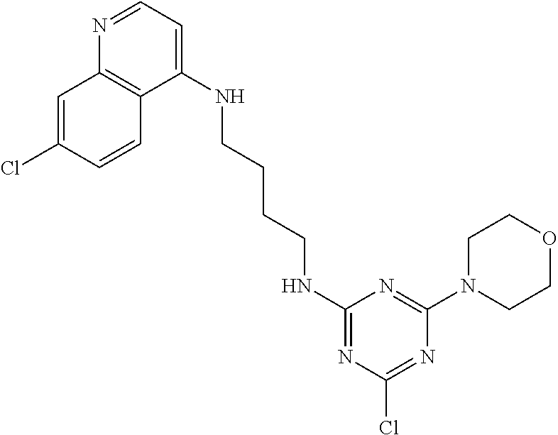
N(C1=CC=NC2=C1C=CC(Cl)=C2)CCCCNC1=NC(Cl)=NC(N2CCOCC2)=N1
